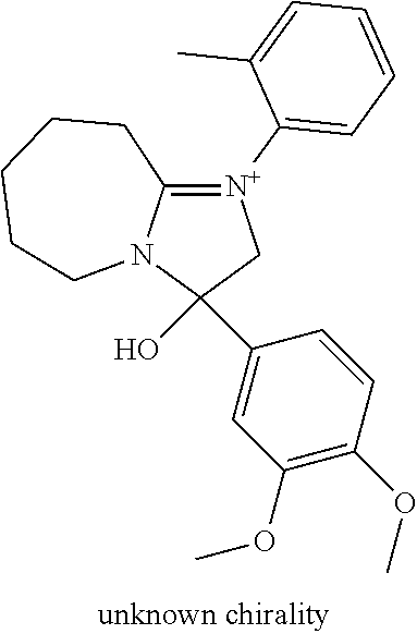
C1(O)(C2=CC(OC)=C(OC)C=C2)C[N+](C2=CC=CC=C2C)=C2N1CCCCC2
